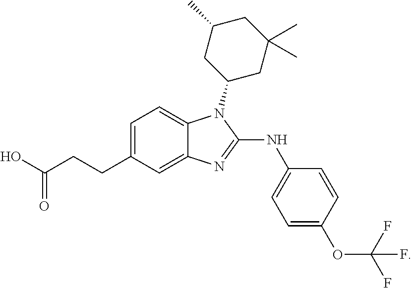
C1=C(CCC(O)=O)C=C2C(=C1)N(C1CC(C)(C)CC(C)C1)C(NC1=CC=C(OC(F)(F)F)C=C1)=N2
